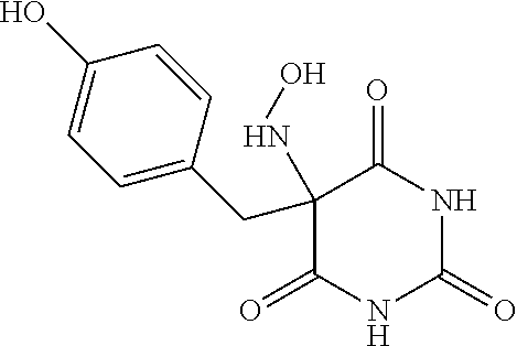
C1(=O)NC(=O)NC(=O)C1(CC1=CC=C(O)C=C1)NO
